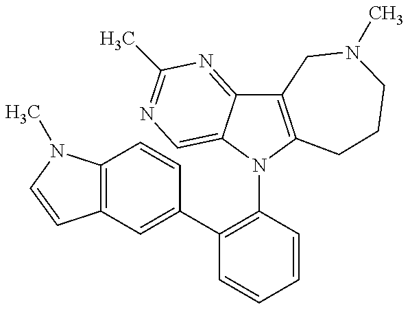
C12=C(N(C3=C(C4=CC5=C(C=C4)N(C)C=C5)C=CC=C3)C3=CN=C(C)N=C13)CCCN(C)C2
